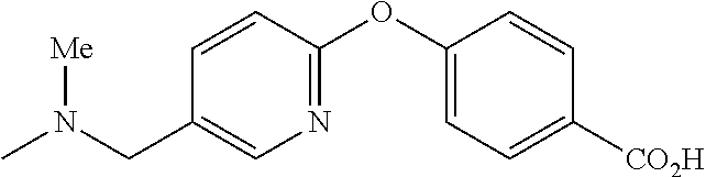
C1=CC(CN([Me])C)=CN=C1OC1=CC=C([CO2H])C=C1
